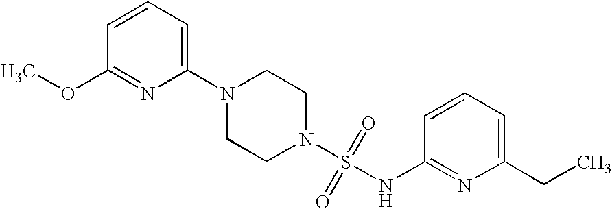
N1(C2=CC=CC(OC)=N2)CCN(S(=O)(=O)NC2=NC(CC)=CC=C2)CC1
